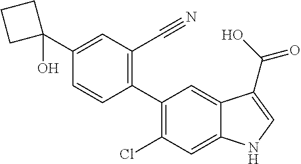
C1(C2(O)CCC2)=CC(C#N)=C(C2=C(Cl)C=C3C(=C2)C(C(O)=O)=CN3)C=C1
